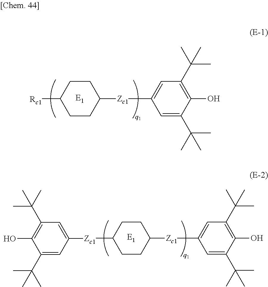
C1CC([Rc1])CCC1[Zc1]C1=CC(C(C)(C)C)=C(O)C(C(C)(C)C)=C1.C1CC([Zc1]C2=CC(C(C)(C)C)=C(O)C(C(C)(C)C)=C2)CCC1[Zc1]C1=CC(C(C)(C)C)=C(O)C(C(C)(C)C)=C1
